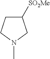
C1([SO2Me])CCN(C)C1
